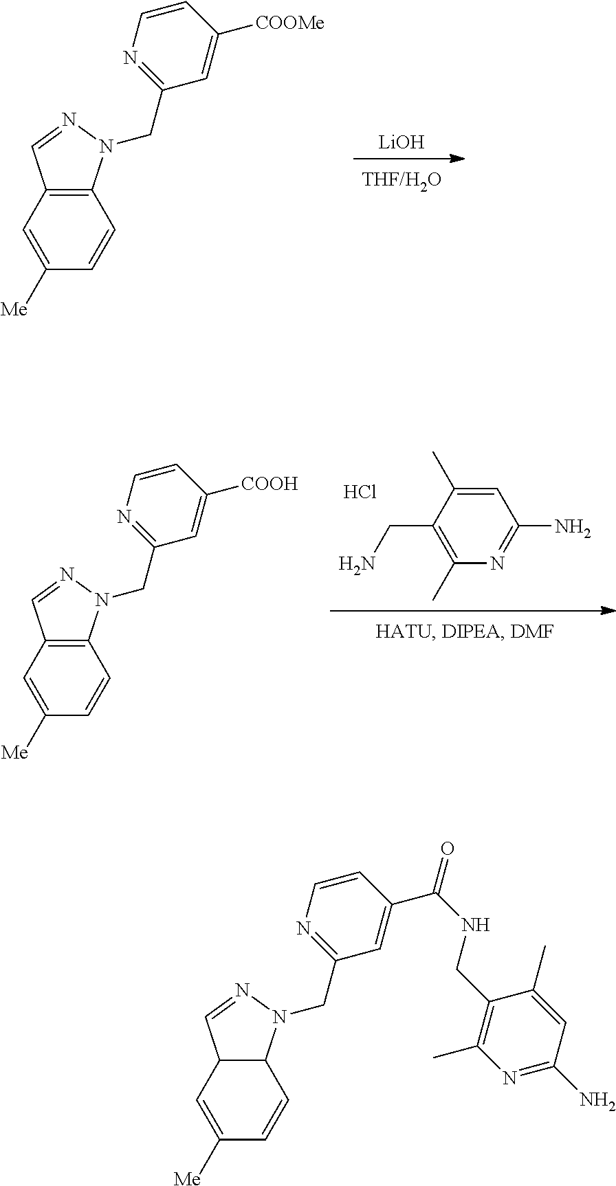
[LiOH].C12=C(C=CC([Me])=C1)N(CC1=NC=CC([COOMe])=C1)N=C2.Cl.C1=C(C)C(CN)=C(C)N=C1N.C12=C(C=CC([Me])=C1)N(CC1=NC=CC([COOH])=C1)N=C2.C12C(C=CC([Me])=C1)N(CC1=NC=CC(C(NCC3=C(C)N=C(N)C=C3C)=O)=C1)N=C2
